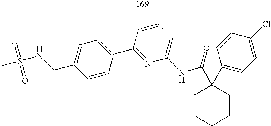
S(NCC1=CC=C(C2=NC(NC(=O)C3(C4=CC=C(Cl)C=C4)CCCCC3)=CC=C2)C=C1)(C)(=O)=O
